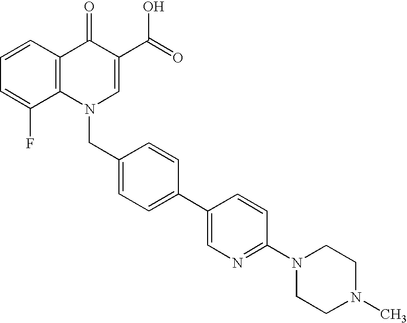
C12=C(C=CC=C1F)C(=O)C(C(=O)O)=CN2CC1=CC=C(C2=CN=C(N3CCN(C)CC3)C=C2)C=C1
